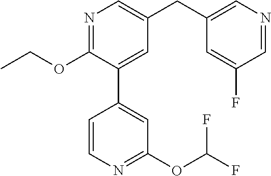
C1(OCC)=NC=C(CC2=CN=CC(F)=C2)C=C1C1=CC(OC(F)F)=NC=C1
